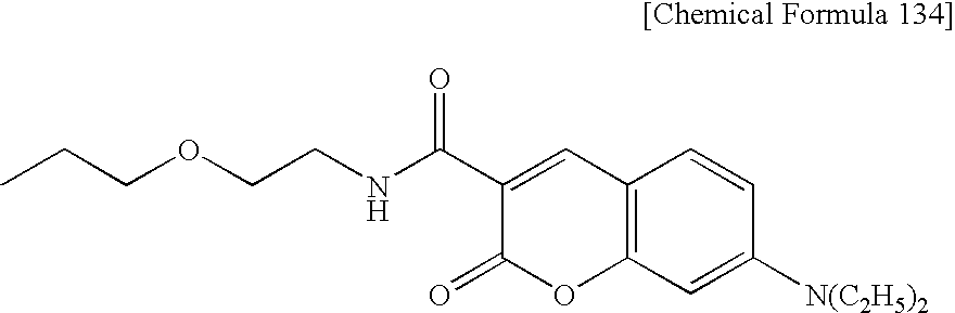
CCCOCCNC(C1=CC2=C(OC1=O)C=C([N(C2H5)2])C=C2)=O
